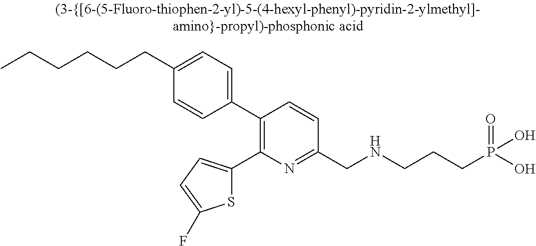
CCCCCCC1=CC=C(C2=C(C3=CC=C(F)S3)N=C(CNCCCP(O)(O)=O)C=C2)C=C1
